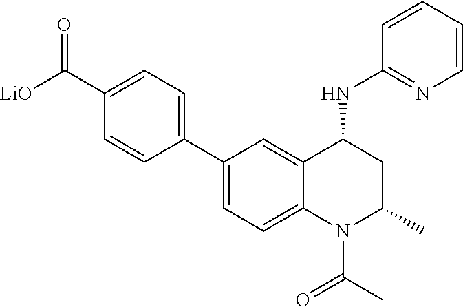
C1(C2=CC=C(C(=O)[LiO])C=C2)=CC=C2C(=C1)C(NC1=NC=CC=C1)CC(C)N2C(=O)C
